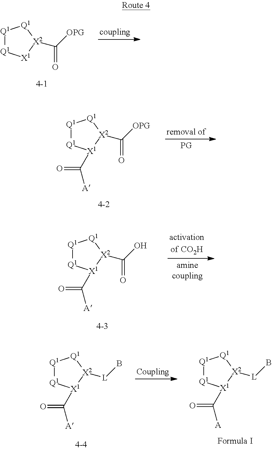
[Q1]1[Q1][X1][X2](C([OPG])=O)[Q1]1.[Q1]1[Q1][X1](C(=O)[A])[X2](C([OPG])=O)[Q1]1.[Q1]1[Q1][X1](C(=O)[A])[X2](C(O)=O)[Q1]1.[Q1]1[Q1][X1](C(=O)[A])[X2]([L]B)[Q1]1.[Q1]1[Q1][X1](C(=O)[A])[X2]([L]B)[Q1]1
